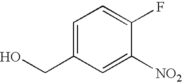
C1=C(CO)C=C([NO2])C(F)=C1
